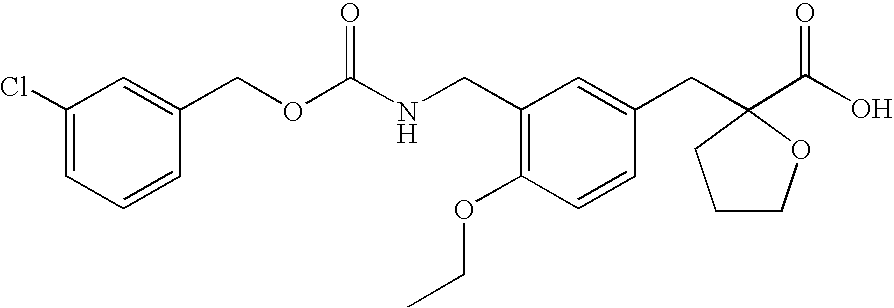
C1(Cl)=CC=CC(COC(NCC2=C(OCC)C=CC(CC3(C(O)=O)OCCC3)=C2)=O)=C1
